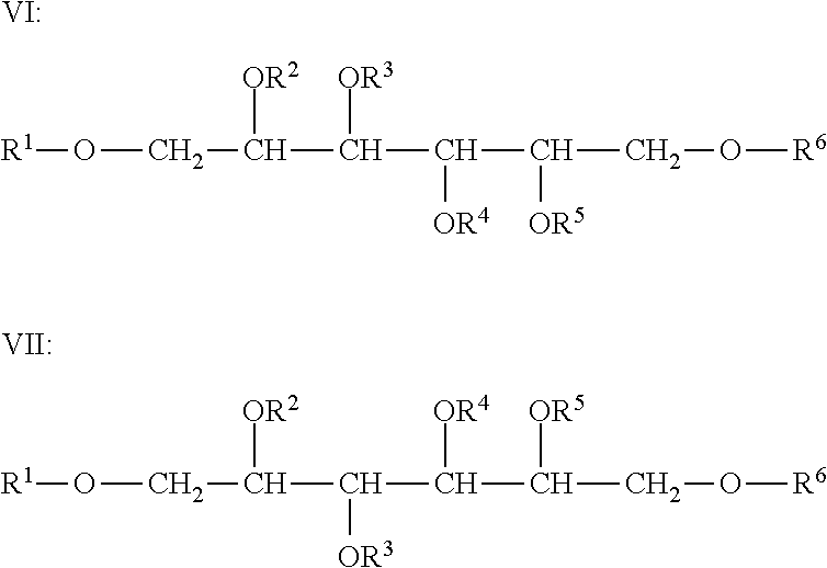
[R1]OCC(C(C(C(CO[R6])[OR5])[OR4])[OR3])[OR2].[VI:].[R1]OCC(C(C(C(CO[R6])[OR5])[OR4])[OR3])[OR2].[VII:]
